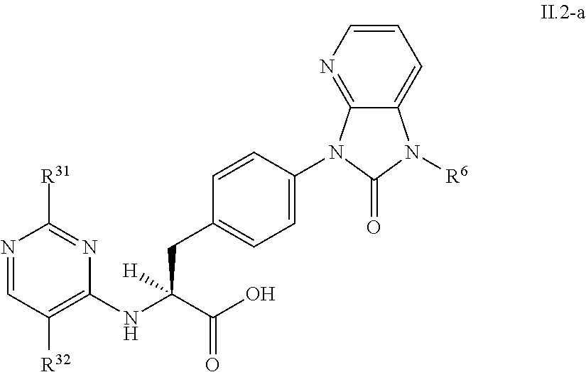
N1=CC([R32])=C(NC(CC2=CC=C(N3C4=NC=CC=C4N([R6])C3=O)C=C2)(C(=O)O)[H])N=C1[R31]
